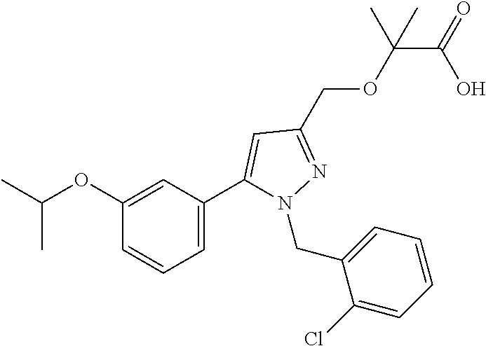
C(C(OCC1=NN(CC2=CC=CC=C2Cl)C(C2=CC=CC(OC(C)C)=C2)=C1)(C)C)(=O)O
